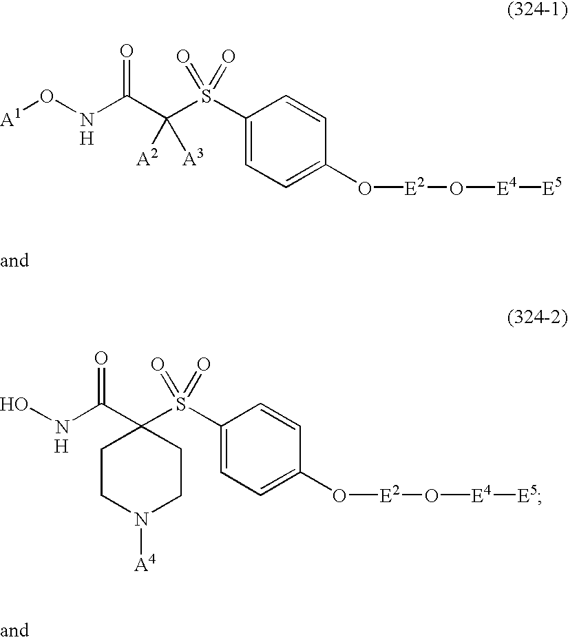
[H].O(NC(C(S(C1=CC=C(O[E2]O[E4][E5])C=C1)(=O)=O)([A2])[A3])=O)[A1].[H].ONC(C1(S(C2=CC=C(O[E2]O[E4][E5])C=C2)(=O)=O)CCN([A4])CC1)=O
